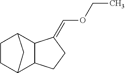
C1CC2C3C(C1C2)C(=COCC)CC3
